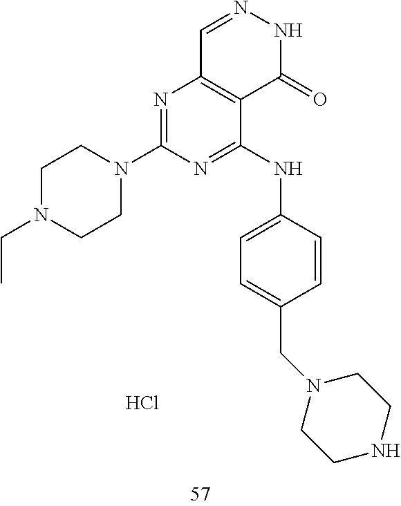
C1=NNC(=O)C2=C1N=C(N1CCN(CC)CC1)N=C2NC1=CC=C(CN2CCNCC2)C=C1.Cl
